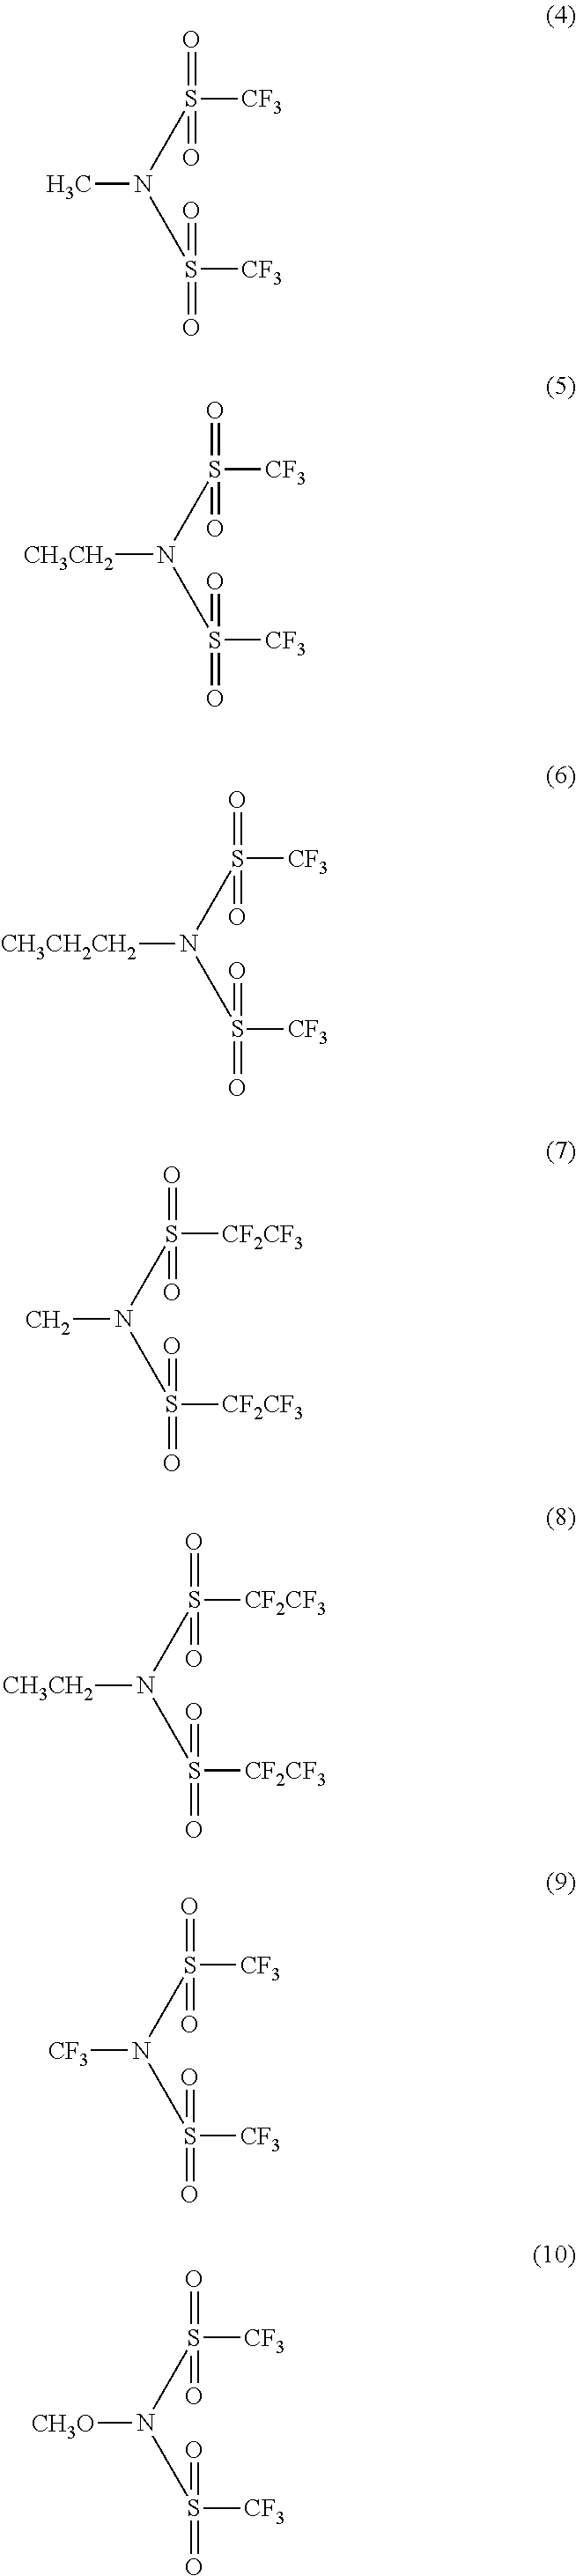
CN(S([CF3])(=O)=O)S([CF3])(=O)=O.[CH3CH2]N(S([CF3])(=O)=O)S([CF3])(=O)=O.[CH3CH2CH2]N(S([CF3])(=O)=O)S([CF3])(=O)=O.CN(S([CF2CF3])(=O)=O)S([CF2CF3])(=O)=O.[CH3CH2]N(S([CF2CF3])(=O)=O)S([CF2CF3])(=O)=O.[CF3]N(S([CF3])(=O)=O)S([CF3])(=O)=O.[CH3O]N(S([CF3])(=O)=O)S([CF3])(=O)=O
